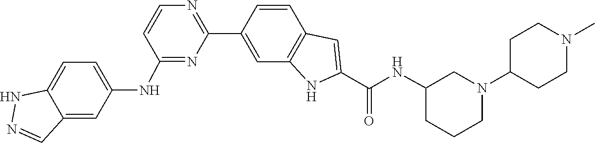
C1C(N2CC(NC(C3=CC4=C(C=C(C5=NC=CC(NC6=CC=C7C(=C6)C=NN7)=N5)C=C4)N3)=O)CCC2)CCN(C)C1
